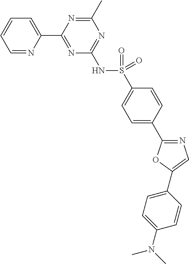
C1=NC(C2=NC(NS(C3=CC=C(C4=NC=C(C5=CC=C(N(C)C)C=C5)O4)C=C3)(=O)=O)=NC(C)=N2)=CC=C1
